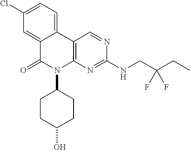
C12=CC(Cl)=CC=C1C1=C(N(C3CCC(O)CC3)C2=O)N=C(NCC(CC)(F)F)N=C1
